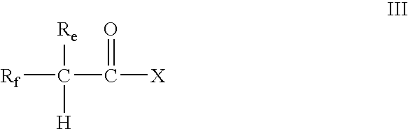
[Rf]C([Re])([H])C([X])=O
